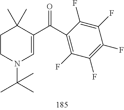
C1CN(C(C)(C)C)C=C(C(C2=C(F)C(F)=C(F)C(F)=C2F)=O)C1(C)C
